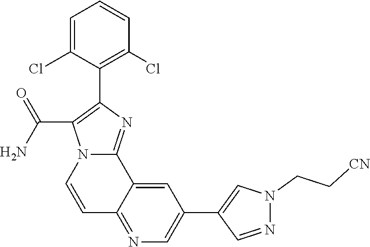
C1=C(Cl)C(C2=C(C(N)=O)N3C(=N2)C2=CC(C4=CN(CC[CN])N=C4)=CN=C2C=C3)=C(Cl)C=C1
